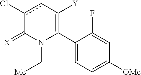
C1(C2=C([Y])cc(Cl)C(=[X])N2C[Me])=CC=C([OMe])C=C1F
